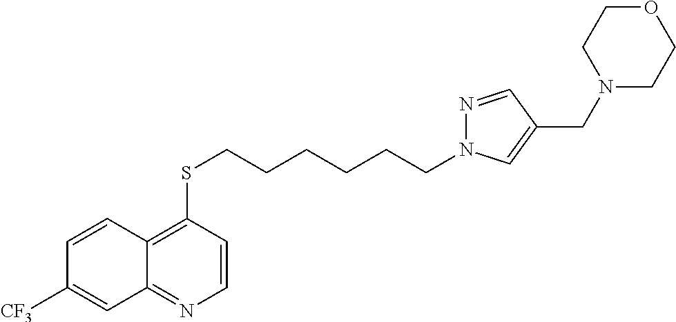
C12=NC=CC(SCCCCCCN3N=CC(CN4CCOCC4)=C3)=C1C=CC([CF3])=C2
